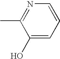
C1(O)=CC=CN=C1C
